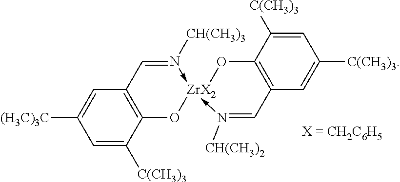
C12=C(C=C([(H3C)3C])C=C1[C(CH3)3])C=N([CH(CH3)3])->[ZrX2]1(-N([CH(CH3)2])=CC3=C(O1)C([C(CH3)3])=CC([C(CH3)3])=C3)O2
